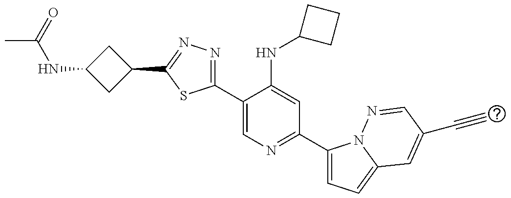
C1(C2=NN=C(C3=CN=C(C4=CC=C5N4N=CC(C#C)=C5)C=C3NC3CCC3)S2)CC(NC(C)=O)C1
